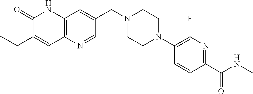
C1(=O)C(CC)=CC2=C(N1)C=C(CN1CCN(C3=C(F)N=C(C(=O)NC)C=C3)CC1)C=N2
